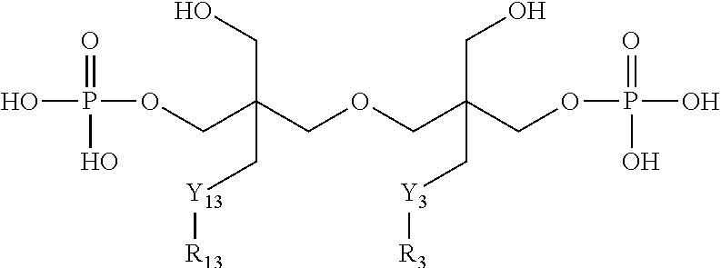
O(CC(COCC(COP(=O)(O)O)(CO)C[Y3][R3])(CO)C[Y13][R13])P(=O)(O)O
